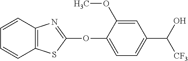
C1(OC2=NC3=C(S2)C=CC=C3)=CC=C(C([CF3])O)C=C1OC
